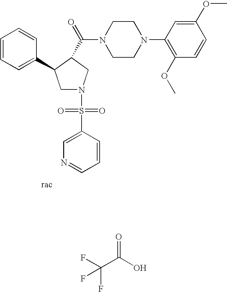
C1N(S(C2=CN=CC=C2)(=O)=O)CC(C(=O)N2CCN(C3=C(OC)C=CC(OC)=C3)CC2)C1C1=CC=CC=C1.O=C(O)C(F)(F)F
